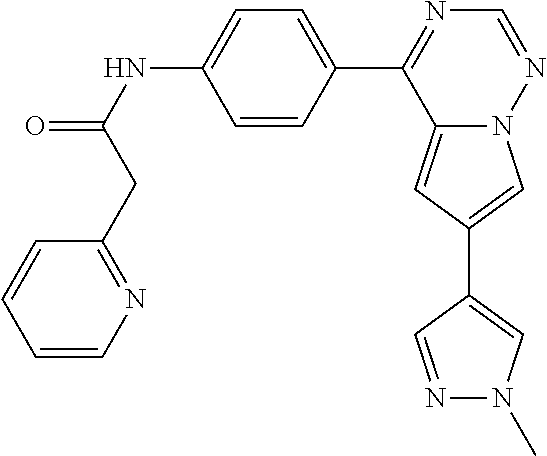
C12=CC(C3=CN(C)N=C3)=CN1N=CN=C2C1=CC=C(NC(=O)CC2=NC=CC=C2)C=C1
